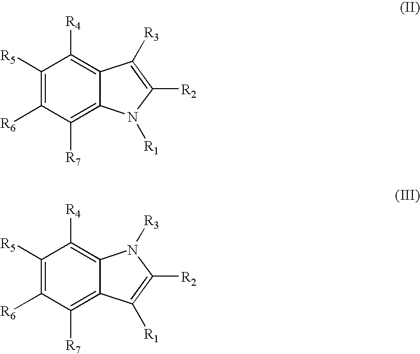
C1([R5])=C([R6])C([R7])=C2C(=C1[R4])C([R3])=C([R2])N2[R1].C1([R5])=C([R6])C([R7])=C2C(=C1[R4])N([R3])C([R2])=C2[R1]
